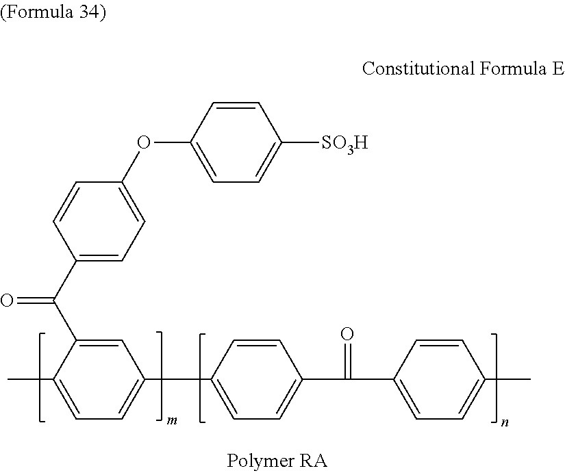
C1(CC2=CC=C(C(=O)C3=CC=C(C)C=C3)C=C2)=CC=C(C)C(C(C2=CC=C(OC3=CC=C([SO3H])C=C3)C=C2)=O)=C1
